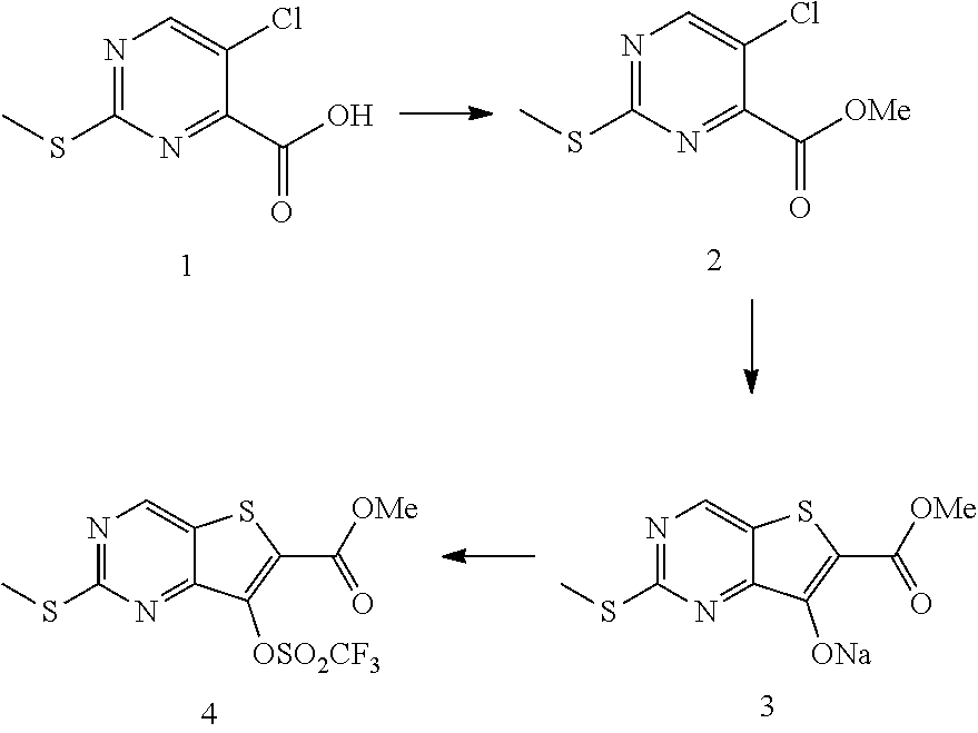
N1=C(SC)N=C(C([OMe])=O)C(Cl)=C1.N1=C(SC)N=C(C(O)=O)C(Cl)=C1.N1=C(SC)N=C2C(=C1)SC(C([OMe])=O)=C2[ONa].N1=C(SC)N=C2C(=C1)SC(C([OMe])=O)=C2[OSO2CF3]
